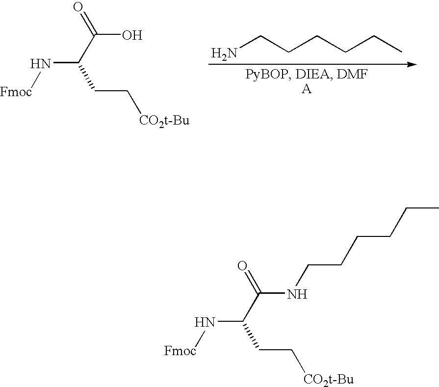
NCCCCCC.O=C(C(CC[CO2t-Bu])N[Fmoc])O.O=C(C(CC[CO2t-Bu])N[Fmoc])NCCCCCC
